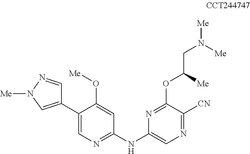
C1=NN([Me])C=C1C1=CN=C(NC2=CN=C([CN])C(OC(CN([Me])[Me])[Me])=N2)C=C1O[Me]
